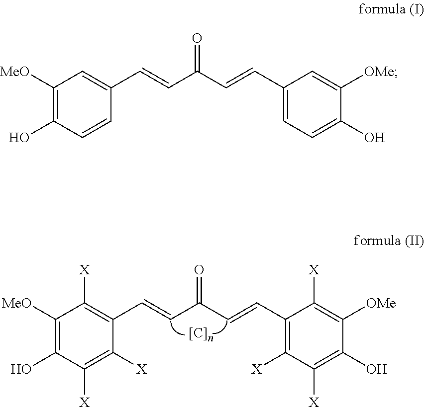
C1([MeO])=C(O)C=CC(C=CC(C=CC2=CC=C(O)C([OMe])=C2)=O)=C1.C1([MeO])=C(O)C([X])=C([X])C(C=CC(C=CC2=C([X])C([X])=C(O)C([OMe])=C2[X])=O)=C1[X]
